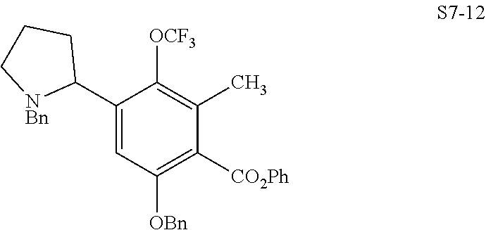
C1(C2CCC[NBn]2)=CC([OBn])=C([CO2Ph])C(C)=C1[OCF3]
